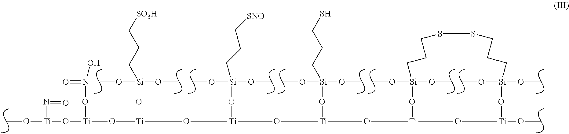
[Ti](O[Ti](O[Ti](O[Ti](O[Si](CCC[SNO])(OC)OC)O[Ti](O[Si](CCCS)(OC)OC)O[Ti]1O[Si](OC)(OC)CCCSSCCC[Si](OC)(OC)O[Ti](OC)O1)O[Si](CCC[SO3H])(OC)OC)ON(=O)O)(N=O)OC
